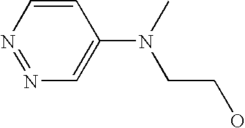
N1=NC=C(N(C)CCO)C=C1
